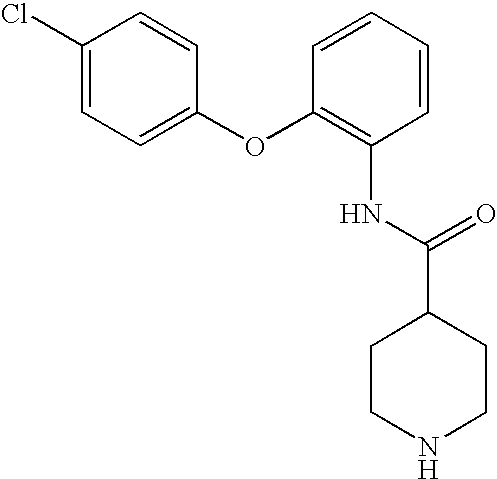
N(C1=C(OC2=CC=C(Cl)C=C2)C=CC=C1)C(C1CCNCC1)=O
